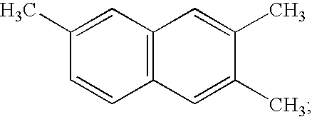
C12=C(C=C(C)C=C1)C=C(C)C(C)=C2
